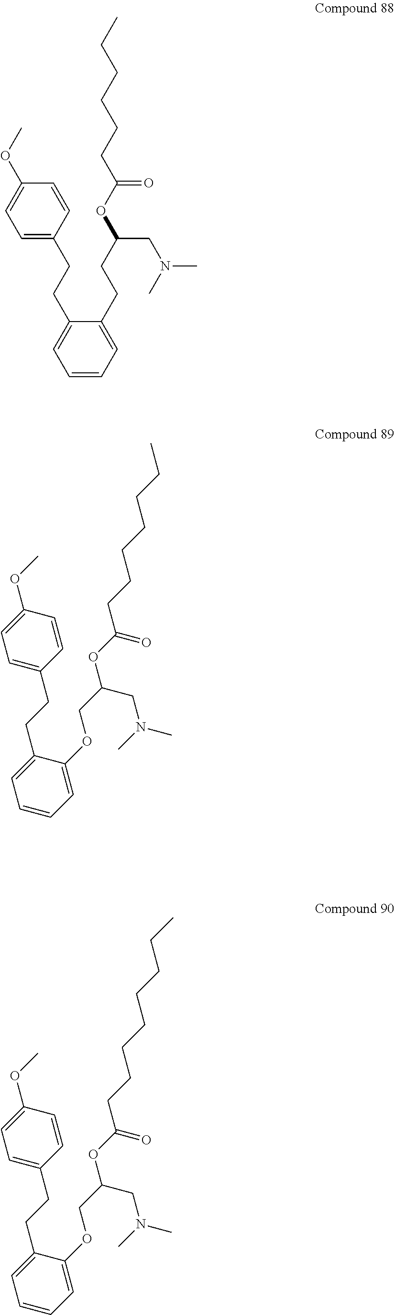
C1=CC=C(CCC(OC(CCCCCC)=O)CN(C)C)C(CCC2=CC=C(OC)C=C2)=C1.C1=C(CCC2=CC=C(OC)C=C2)C(OCC(OC(CCCCCCC)=O)CN(C)C)=CC=C1.C1=C(CCC2=CC=C(OC)C=C2)C(OCC(OC(CCCCCCCC)=O)CN(C)C)=CC=C1
